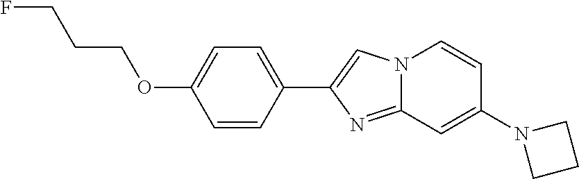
C1(C2=CN3C(=N2)C=C(N2CCC2)C=C3)=CC=C(OCCCF)C=C1
